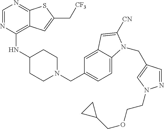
C1=NC(NC2CCN(CC3=CC=C4C(=C3)C=C([CN])N4CC3=CN(CCOCC4CC4)N=C3)CC2)=C2C(=N1)SC(C[CF3])=C2
